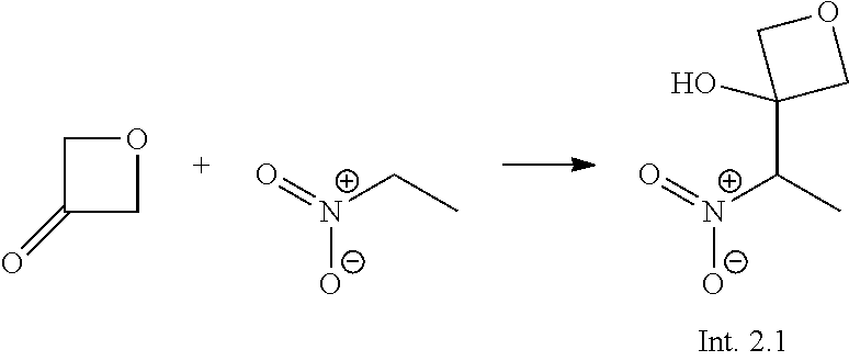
O=[N+](C(C)C1(O)COC1)[O-].C1(=O)COC1.O=[N+](CC)[O-]
